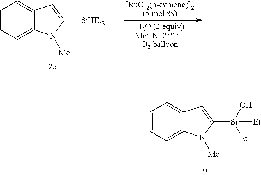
C1=CC=C2C(=C1)C=C([Si](O)([Et])[Et])N2[Me].C1=CC=C2C(=C1)C=C([SiHEt2])N2[Me]
